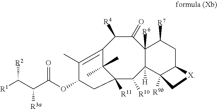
C1(C)(C)C2([R11])C([R10])C3([H])C([R6])(C(=O)C([R4])C1=C(C)C(OC(C(C([R1])[R2])[R3a])=O)C2)C([R7])CC1C3([R9b])C[X]1
